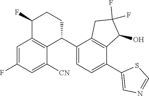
C1(C2C3=C(C(F)CC2)C=C(F)C=C3[CN])=CC=C(C2=CN=CS2)C2=C1CC(F)(F)C2O
